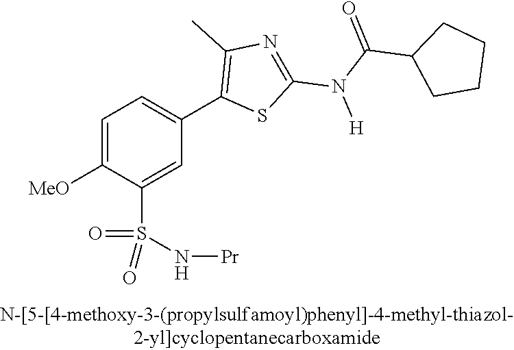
C1=C([OMe])C(S(N[Pr])(=O)=O)=CC(C2=C(C)N=C(N(C(C3CCCC3)=O)[H])S2)=C1
